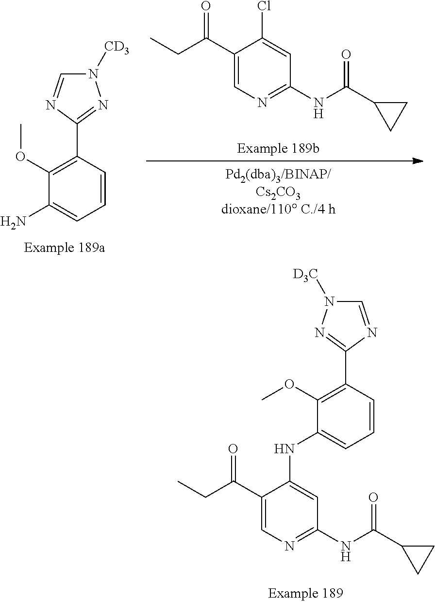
C1(C(CC)=O)=CN=C(NC(C2CC2)=O)C=C1NC1=CC=CC(C2=NN([D3C])C=N2)=C1OC.NC1=CC=CC(C2=NN([CD3])C=N2)=C1OC.C1(C(CC)=O)=CN=C(NC(C2CC2)=O)C=C1Cl
